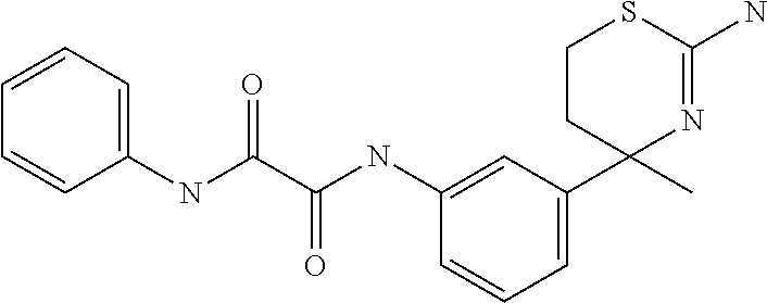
CC1(C2=CC=CC(NC(=O)C(NC3=CC=CC=C3)=O)=C2)N=C(N)SCC1
